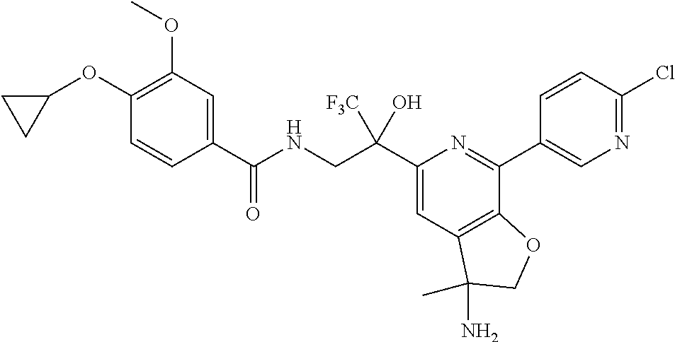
C1(C(NCC(C2=CC3=C(C(C4=CN=C(Cl)C=C4)=N2)OCC3(N)C)([F3C])O)=O)=CC(OC)=C(OC2CC2)C=C1
